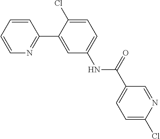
C1=CC=CN=C1C1=CC(NC(C2=CC=C(Cl)N=C2)=O)=CC=C1Cl
